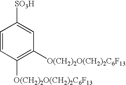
C1=CC([O(CH2)2O(CH2)2C6F13])=C([O(CH2)2O(CH2)2C6F13])C=C1[SO3H]
